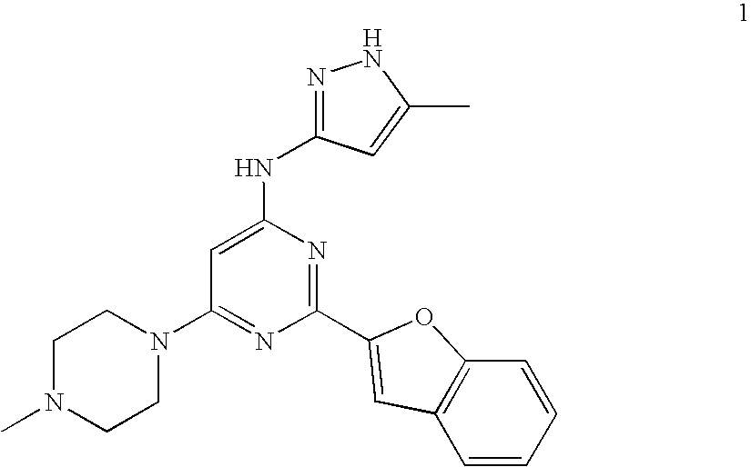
C1=C(NC2=NNC(C)=C2)N=C(C2=CC3=C(C=CC=C3)O2)N=C1N1CCN(C)CC1
